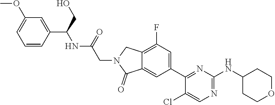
C12=C(F)C=C(C3=NC(NC4CCOCC4)=NC=C3Cl)C=C1C(=O)N(CC(NC(C1=CC(OC)=CC=C1)CO)=O)C2
